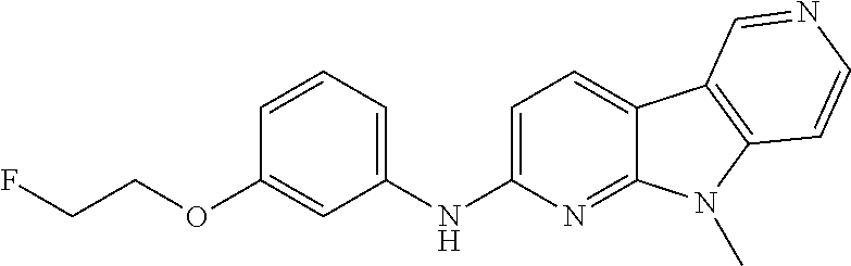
C1=C(OCCF)C=CC=C1NC1=CC=C2C(=N1)N(C)C1=C2C=NC=C1
